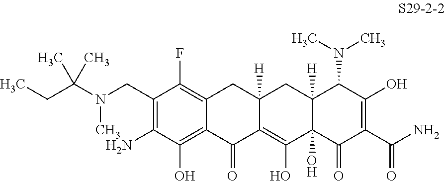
C1(CN(C)C(CC)(C)C)=C(N)C(O)=C2C(=C1F)CC1([H])C(=C(O)C3(O)C([H])(C1)C(N(C)C)C(O)=C(C(N)=O)C3=O)C2=O
